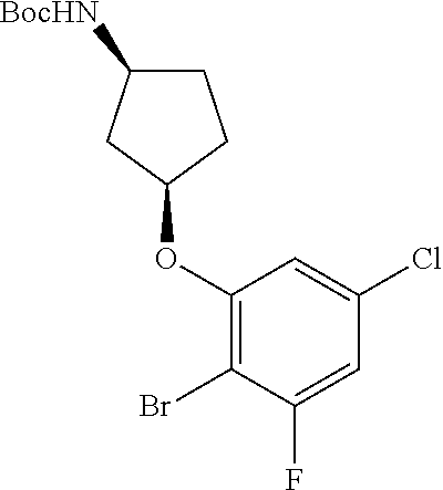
C1(OC2CCC([BocHN])C2)=C(Br)C(F)=CC(Cl)=C1
